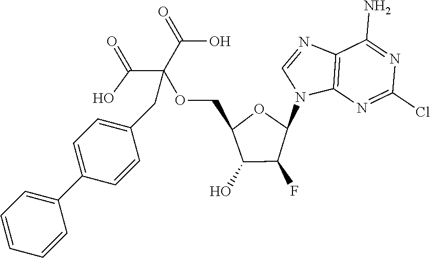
C12=C(N=C(Cl)N=C1N)N(C1OC(COC(C(=O)O)(C(=O)O)CC3=CC=C(C4=CC=CC=C4)C=C3)C(O)C1F)C=N2
